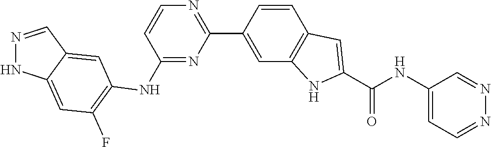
C1(NC2=C(F)C=C3NN=CC3=C2)=NC(C2=CC3=C(C=C2)C=C(C(NC2=CC=NN=C2)=O)N3)=NC=C1
